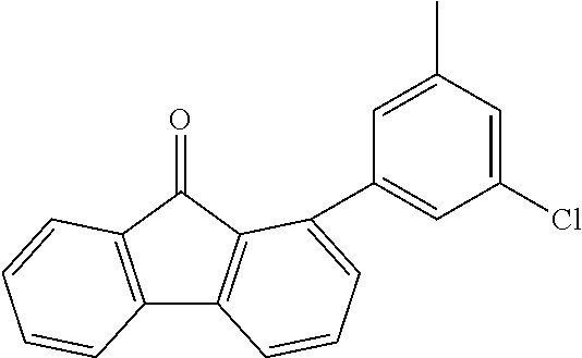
C12=C(C=CC=C1)C(=O)C1=C2C=CC=C1C1=CC(Cl)=CC(C)=C1
